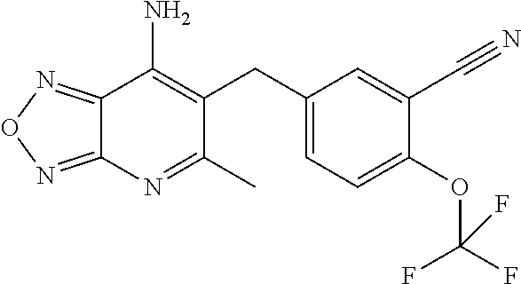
C12=NON=C1N=C(C)C(CC1=CC=C(OC(F)(F)F)C(C#N)=C1)=C2N
